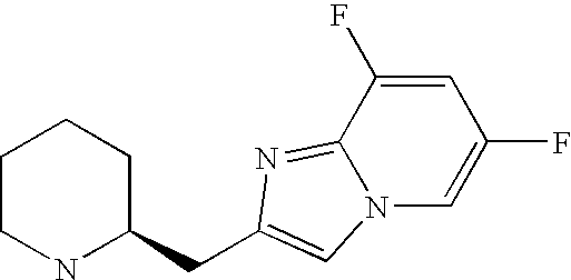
C1CNC(CC2=CN3C(=N2)C(F)=CC(F)=C3)CC1
